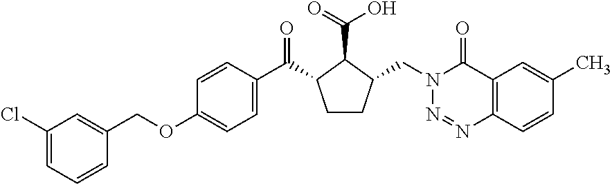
C1(COC2=CC=C(C(=O)C3CCC(CN4N=NC5=C(C4=O)C=C(C)C=C5)C3C(=O)O)C=C2)=CC(Cl)=CC=C1
